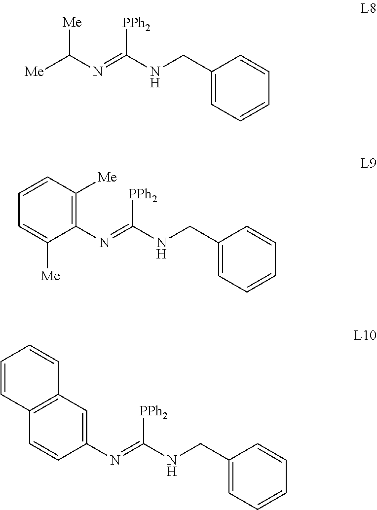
[Me]C([Me])N=C(NCC1=CC=CC=C1)[PPh2].C1(N=C(NCC2=CC=CC=C2)[PPh2])=C([Me])C=CC=C1[Me].C1(N=C(NCC2=CC=CC=C2)[PPh2])=CC2=C(C=C1)C=CC=C2
